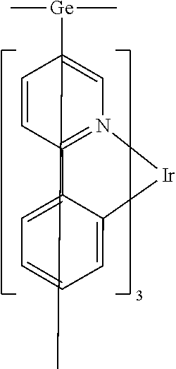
C1=CC2=N(C=C1[Ge](C)C)[Ir]C1=CC=CC=C21
